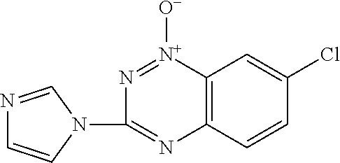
N1=CN(C2=NC3=C([N+]([O-])=N2)C=C(Cl)C=C3)C=C1
